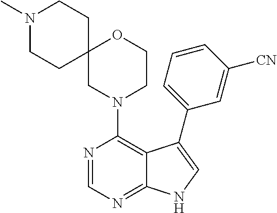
N1(C2=C3C(=NC=N2)NC=C3C2=CC=CC([CN])=C2)CCOC2(C1)CCN(C)CC2
